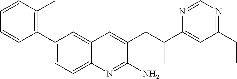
C1(C2=CC=C3C(=C2)C=C(CC(C2=CC(CC)=NC=N2)C)C(N)=N3)=C(C)C=CC=C1
